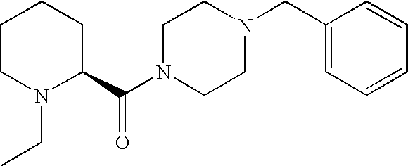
C1CN(CC)C(C(N2CCN(CC3=CC=CC=C3)CC2)=O)CC1
